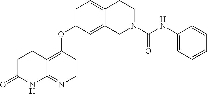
C1=C(OC2=C3C(=NC=C2)NC(=O)CC3)C=C2C(=C1)CCN(C(NC1=CC=CC=C1)=O)C2
